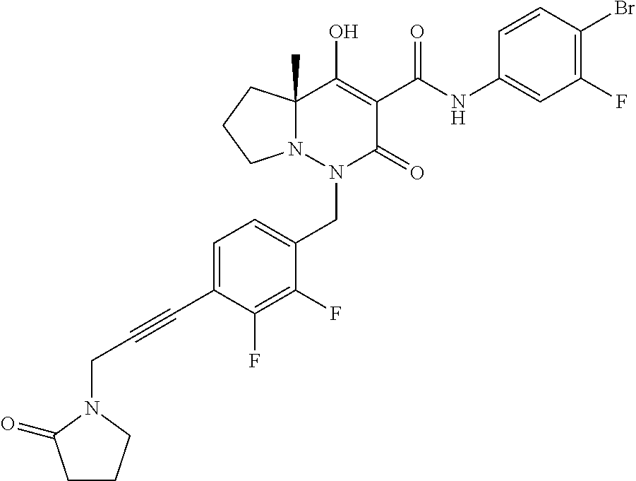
C1=C(C#CCN2C(=O)CCC2)C(F)=C(F)C(CN2C(=O)C(C(=O)NC3=CC(F)=C(Br)C=C3)=C(O)C3(C)N2CCC3)=C1
